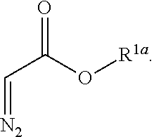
C(C(=O)O[R1a])=[N2]
